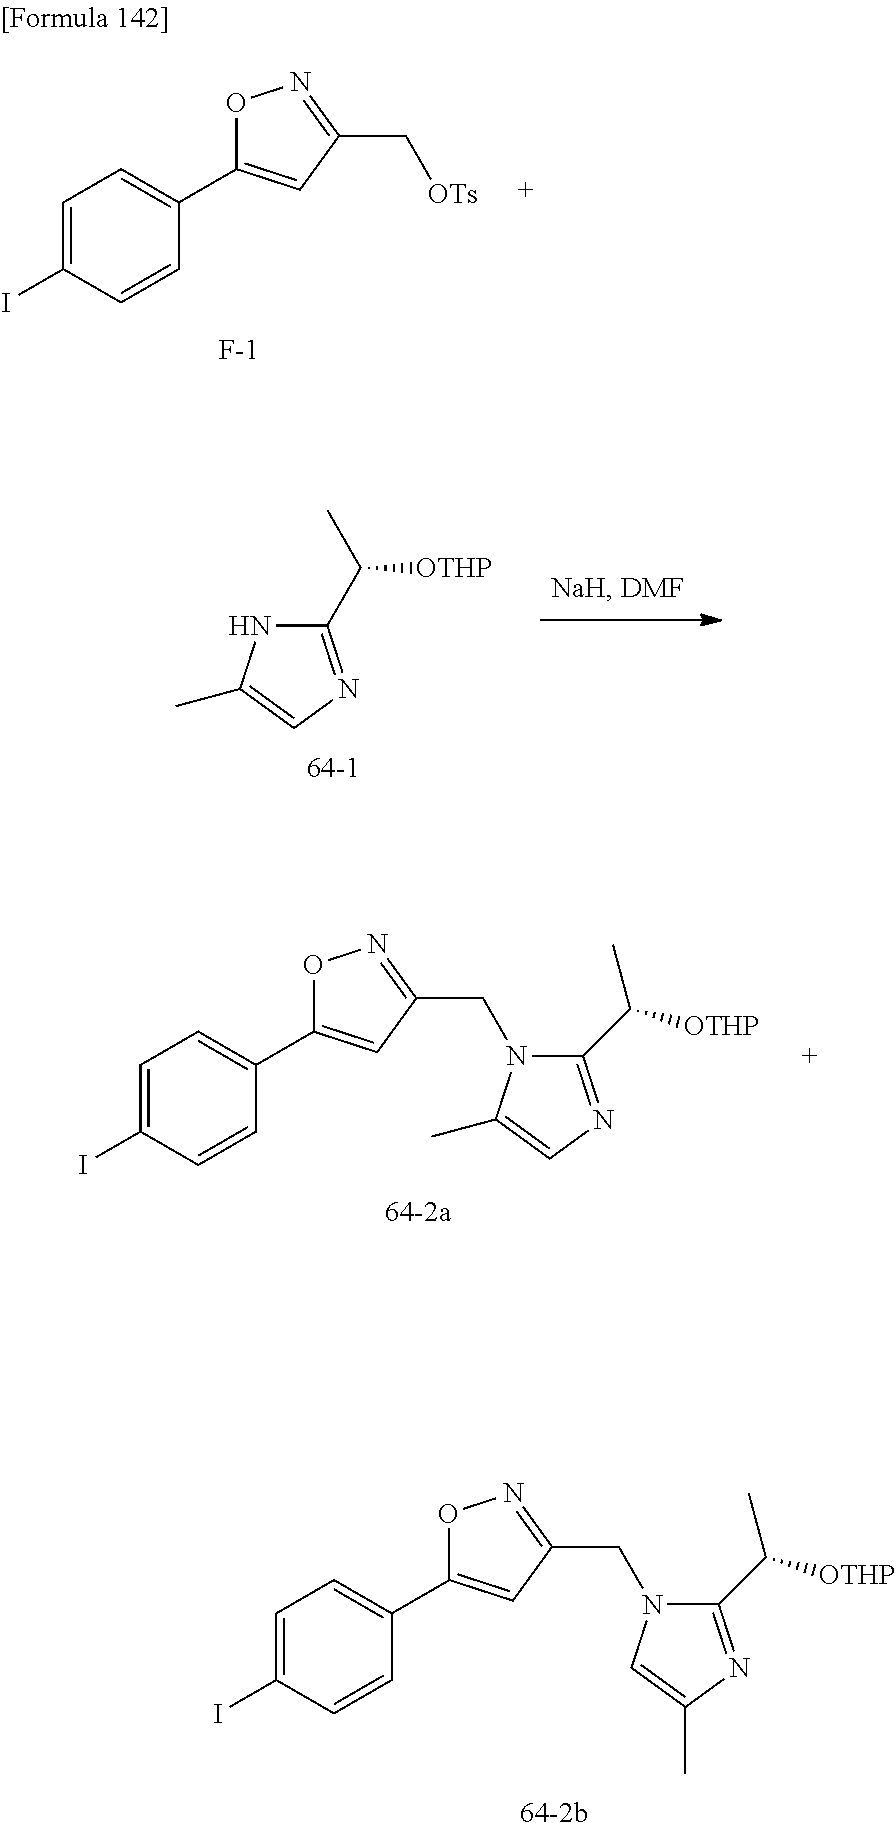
[64-2b].IC1=CC=C(C2=CC(CN3C(C([OTHP])C)=NC(C)=C3)=NO2)C=C1.[64-2a].IC1=CC=C(C2=CC(CN3C(C([OTHP])C)=NC=C3C)=NO2)C=C1.[64-1].N1C(C([OTHP])C)=NC=C1C.[F-].IC1=CC=C(C2=CC(C[OTs])=NO2)C=C1
